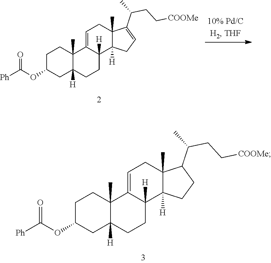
C1C(OC([Ph])=O)CC2([H])C(C)(C1)C1=CCC3(C)C([H])(C1([H])CC2)CCC3C(C)CC[COOMe].C1C(OC([Ph])=O)CC2([H])C(C)(C1)C1=CCC3(C)C([H])(C1([H])CC2)CC=C3C(C)CC[COOMe]
